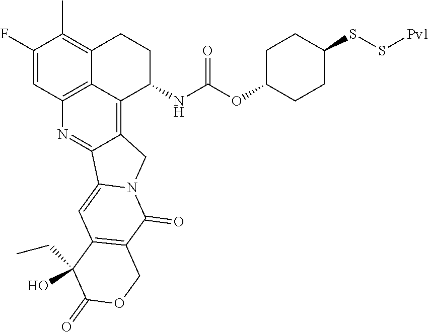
C1(F)=CC2=C3C(=C1C)CCC(NC(OC1CCC(SS[Pv1])CC1)=O)C3=C1C(=N2)C2=CC3=C(C(=O)N2C1)COC(=O)C3(CC)O
